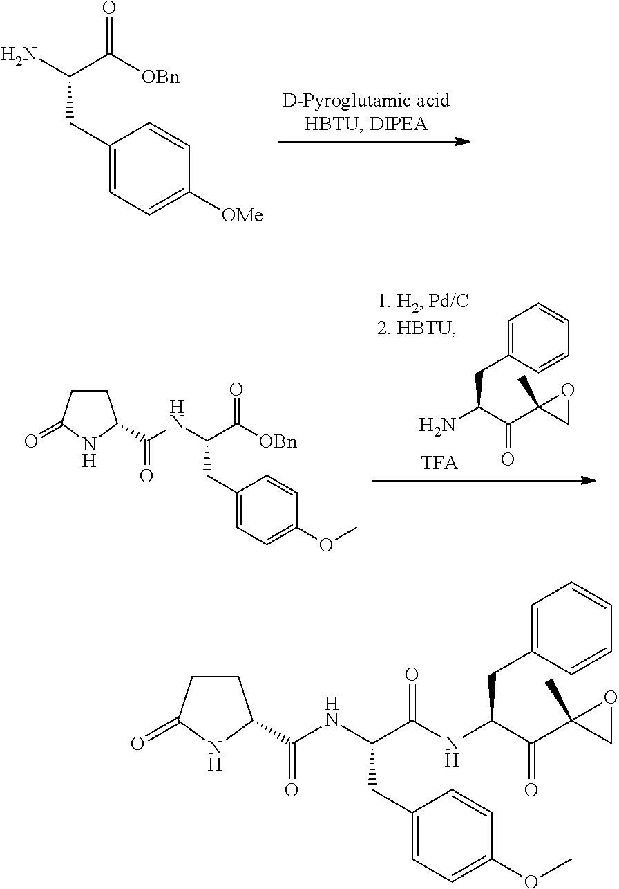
C1(CC(N)C([OBn])=O)=CC=C([OMe])C=C1.C1=C(CC(N)C(=O)C2(C)CO2)C=CC=C1.C1(CC(NC(=O)C2CCC(=O)N2)C([OBn])=O)=CC=C(OC)C=C1.C1(CC(NC(=O)C2CCC(=O)N2)C(NC(C(=O)C2(C)CO2)CC2=CC=CC=C2)=O)=CC=C(OC)C=C1
